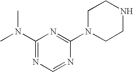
C1(N(C)C)=NC=NC(N2CCNCC2)=N1
